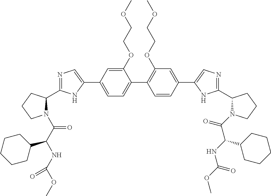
C1(OCCOC)=CC(C2=CN=C(C3N(C(C(NC(OC)=O)C4CCCCC4)=O)CCC3)N2)=CC=C1C1=C(OCCOC)C=C(C2=CN=C(C3N(C(=O)C(NC(OC)=O)C4CCCCC4)CCC3)N2)C=C1
